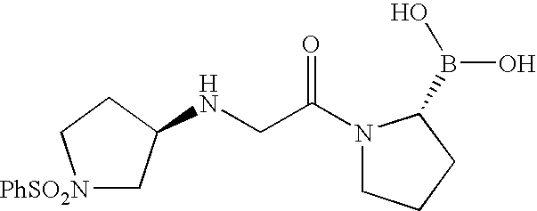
[PhSO2N]1CC(NCC(N2CCCC2B(O)O)=O)CC1
